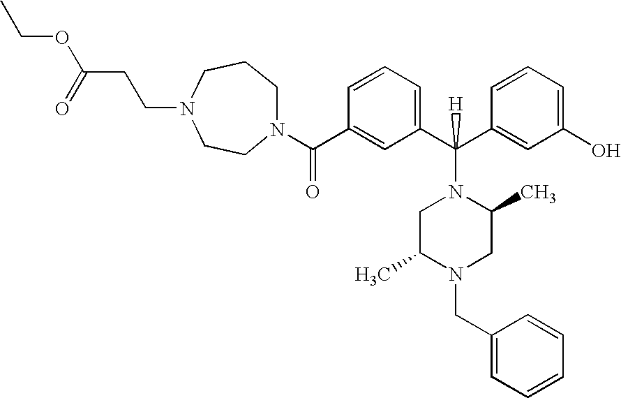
C(OC(CCN1CCCN(C(C2=CC(C(C3=CC(O)=CC=C3)(N3CC(C)N(CC4=CC=CC=C4)CC3C)[H])=CC=C2)=O)CC1)=O)C
